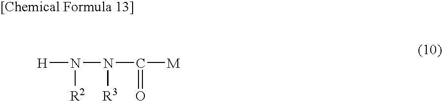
[H]N(N(C([M])=O)[R3])[R2]
